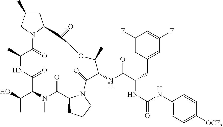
N12C(=O)C(C)NC(=O)C(C(O)C)N(C)C(=O)C3CCCN3C(=O)C(NC(C(CC3=CC(F)=CC(F)=C3)NC(=O)NC3=CC=C([OCF3])C=C3)=O)C(C)OC(=O)C1CC(C)C2
